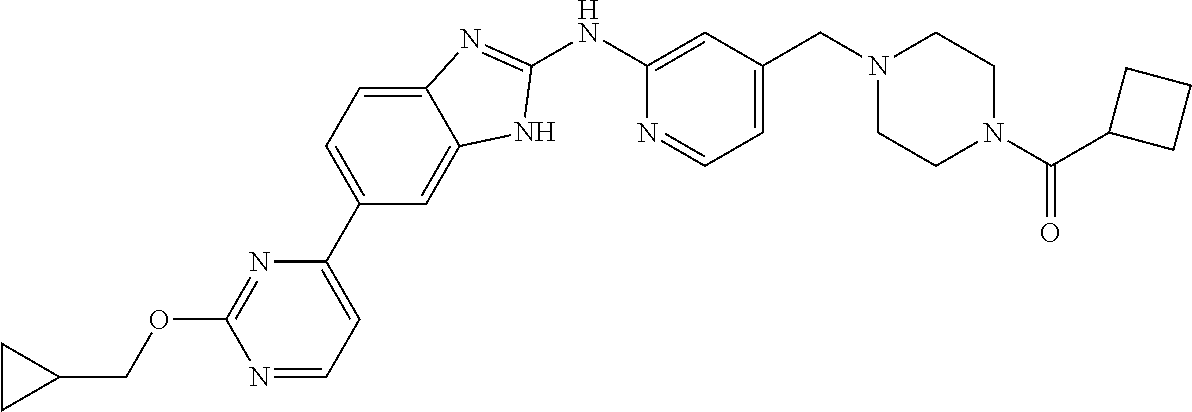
N1=CC=C(C2=CC=C3C(=C2)NC(NC2=CC(CN4CCN(C(C5CCC5)=O)CC4)=CC=N2)=N3)N=C1OCC1CC1
